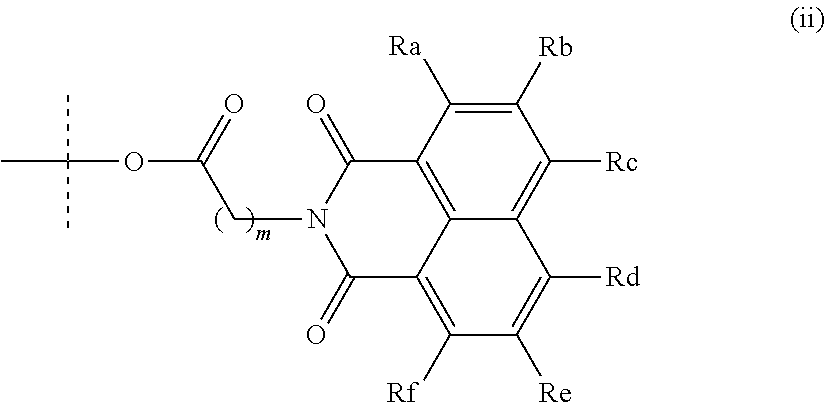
CC(C)(C)OC(CN1C(=O)C2=C([Rf])C([Re])=C([Rd])C3=C([Rc])C([Rb])=C([Ra])C(=C23)C1=O)=O
